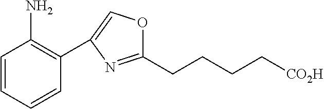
C1(CCCC[CO2H])=NC(C2=C(N)C=CC=C2)=CO1
